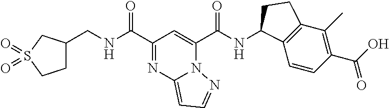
C1(C(=O)NCC2CCS(=O)(=O)C2)=NC2=CC=NN2C(C(=O)NC2C3=C(C(C)=C(C(O)=O)C=C3)CC2)=C1
